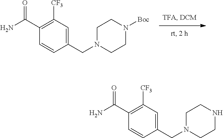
N1(CC2=CC([CF3])=C(C(N)=O)C=C2)CCN([Boc])CC1.N1(CC2=CC([CF3])=C(C(N)=O)C=C2)CCNCC1
